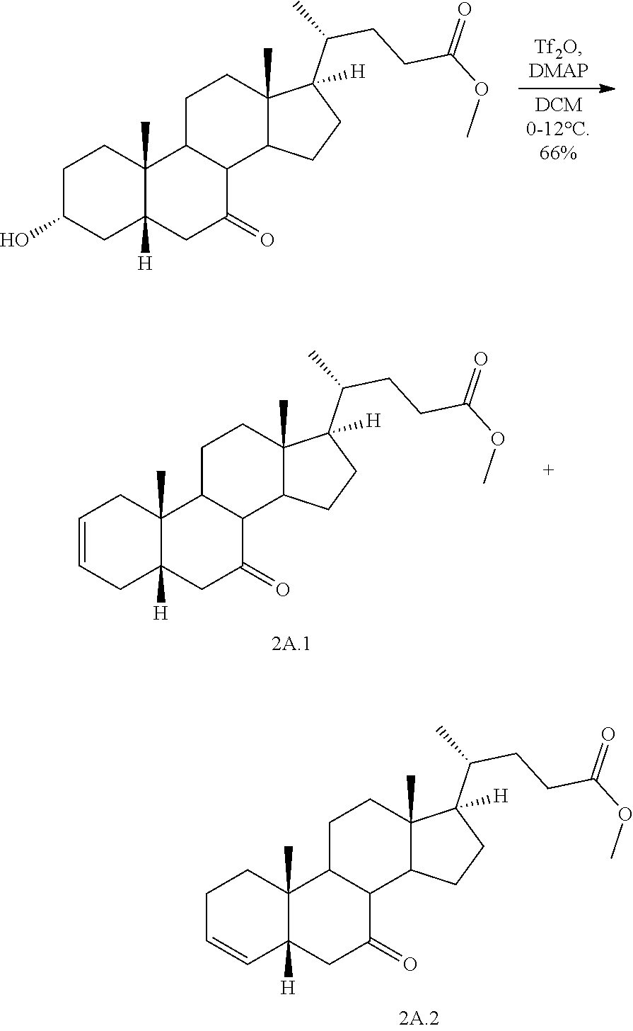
C1C2([H])C(C)(CCC1O)C1CCC3(C)C(C(C)CCC(OC)=O)([H])CCC3C1C(=O)C2.C1C2([H])C(C)(CC=C1)C1CCC3(C)C(C(C)CCC(OC)=O)([H])CCC3C1C(=O)C2.C1=CCCC2(C)C1([H])CC(=O)C1C2CCC2(C)C(C(C)CCC(OC)=O)([H])CCC21
